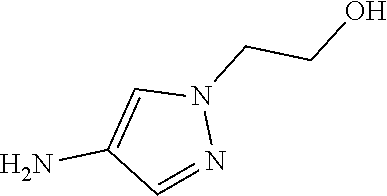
C1=NN(CCO)C=C1N
